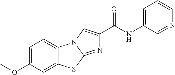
C12=CC(OC)=CC=C1N1C(=NC(C(NC3=CC=CN=C3)=O)=C1)S2
